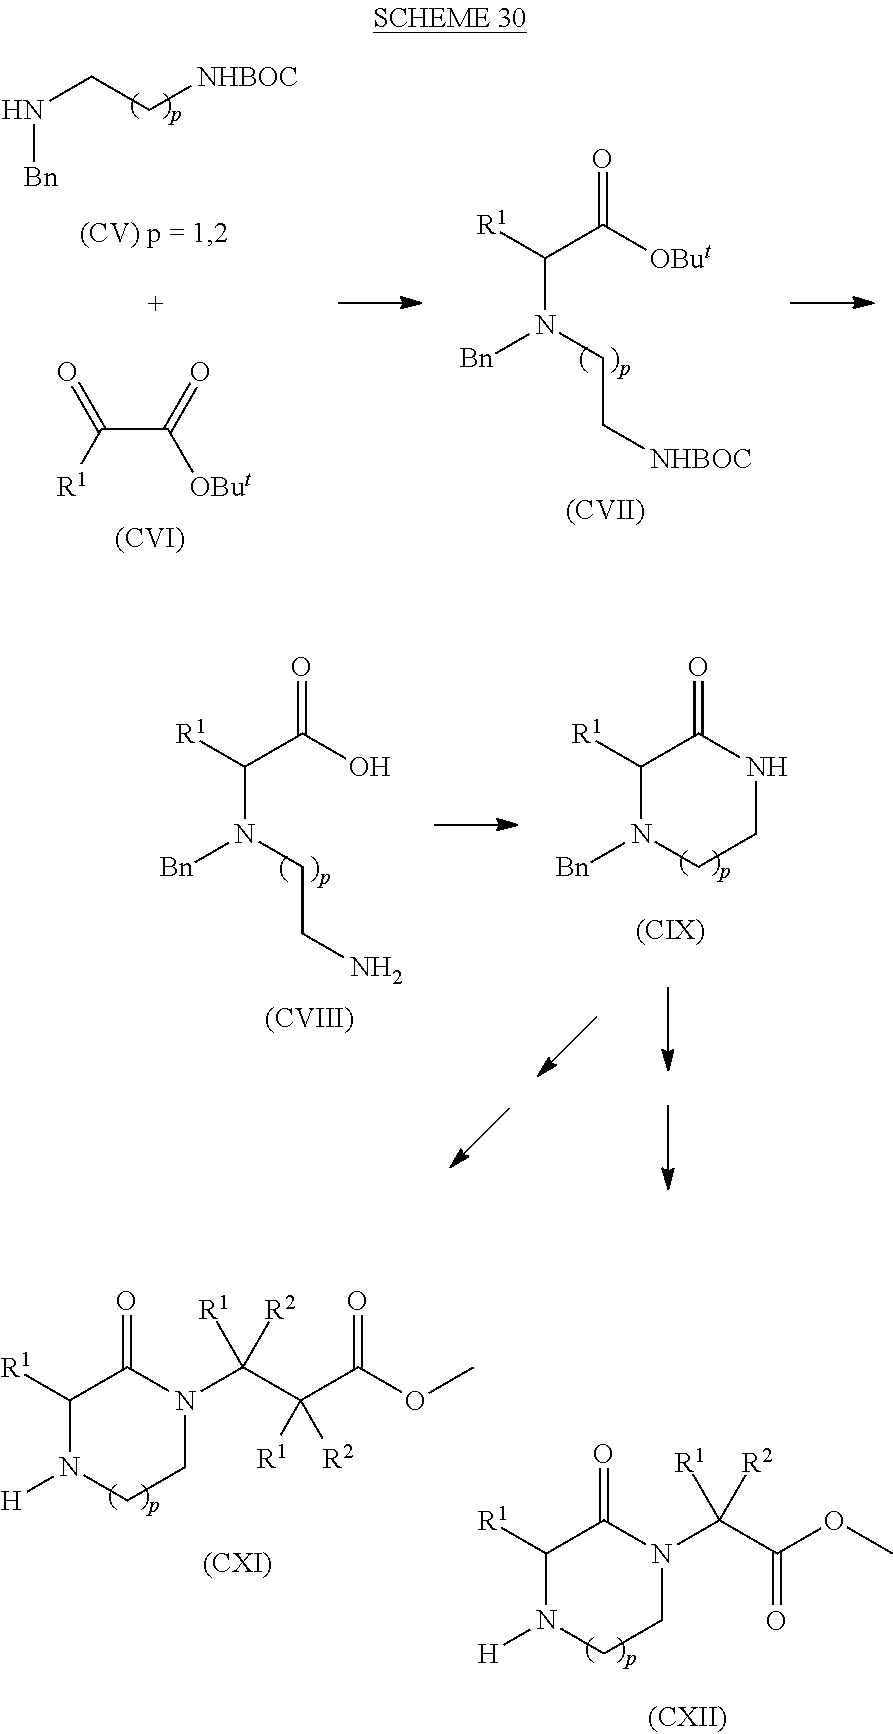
O=C(C(N([Bn])CCN)[R1])O.[(CVIII)].O=C1C([R1])N([Bn])CCN1.O=C1C([R1])N([H])CCN1C(C(OC)=O)([R2])[R1].O=C1C([R1])N([H])CCN1C(C(C(OC)=O)([R1])[R2])([R2])[R1].N(CC[NHBOC])[Bn].C(C([OBut])=O)(=O)[R1].O=C(C(N([Bn])CC[NHBOC])[R1])[OBut].[(CVII)].[(CVI)]
